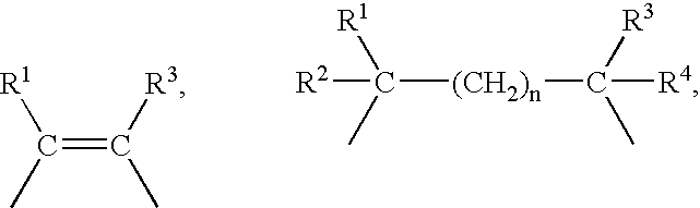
C(=C([R3])C)(C)[R1].[R2]C([(CH2)n]C([R4])([R3])C)([R1])C
